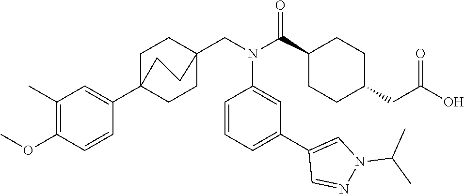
C1(C(N(CC23CCC(C4=CC(C)=C(OC)C=C4)(CC2)CC3)C2=CC(C3=CN(C(C)C)N=C3)=CC=C2)=O)CCC(CC(O)=O)CC1
